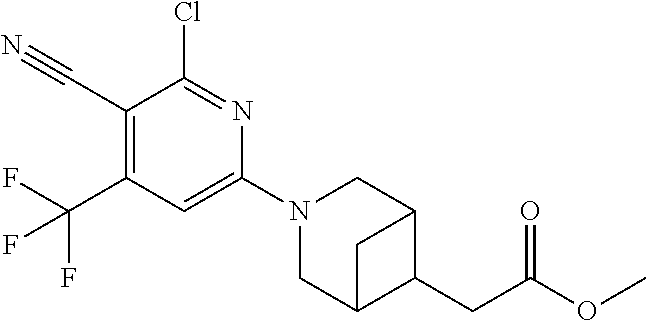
C1(C#N)=C(C(F)(F)F)C=C(N2CC3C(CC(OC)=O)C(C2)C3)N=C1Cl
